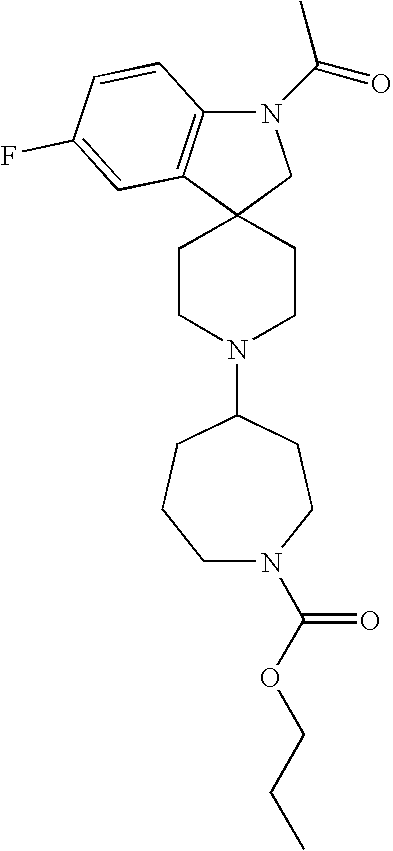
C12(CCN(C3CCCN(C(=O)OCCC)CC3)CC1)CN(C(=O)C)C1=C2C=C(F)C=C1
